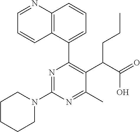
C1CCCN(C2=NC(C3=CC=CC4=C3C=CC=N4)=C(C(C(=O)O)CCC)C(C)=N2)C1
